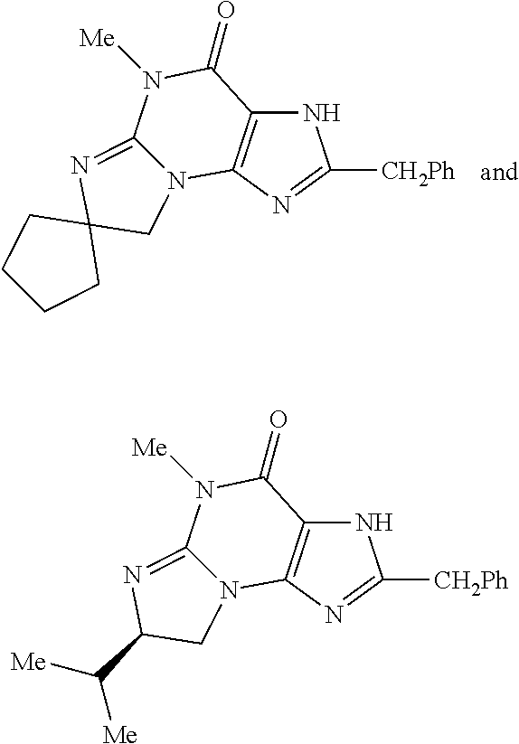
N1C2=C(N=C1[CH2Ph])N1C(=NC3(C1)CCCC3)N([Me])C2=O.N1C2=C(N=C1[CH2Ph])N1C(=NC(C([Me])[Me])C1)N([Me])C2=O
